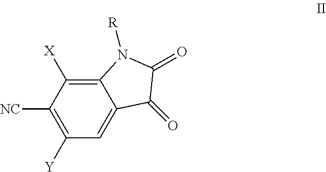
C12=C([X])C([NC])=C([Y])C=C1C(=O)C(=O)N2[R]
